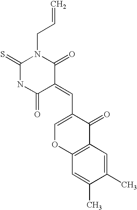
N1(CC=C)C(=S)NC(=O)C(=CC2=COC3=C(C2=O)C=C(C)C(C)=C3)C1=O
